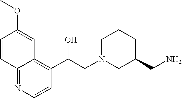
C1=CC2=NC=CC(C(CN3CC(CN)CCC3)O)=C2C=C1OC
